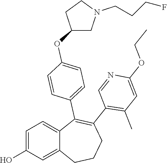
C1=C(O)C=C2C(=C1)C(C1=CC=C(OC3CN(CCCF)CC3)C=C1)=C(C1=C(C)C=C(OCC)N=C1)CCC2
